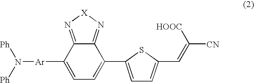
[Ph]N([Ph])[Ar]C1=CC=C(C2=CC=C(C=C([CN])[HOOC])S2)C2=N[X]N=C12
